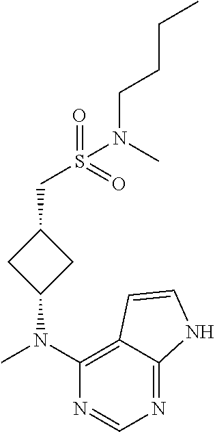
CN(C1=C2C(=NC=N1)NC=C2)C1CC(CS(N(CCCC)C)(=O)=O)C1
